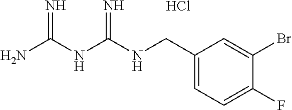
Cl.C(C1=CC=C(F)C(Br)=C1)NC(NC(N)=N)=N
